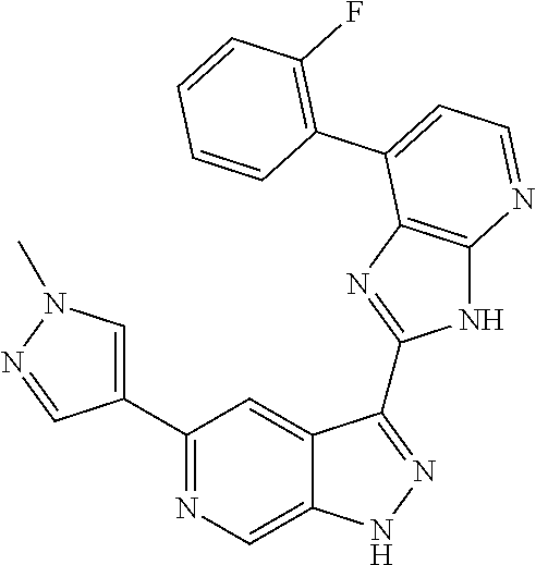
C1(C2=NC=C3C(=C2)C(C2=NC4=C(N2)N=CC=C4C2=C(F)C=CC=C2)=NN3)=CN(C)N=C1
